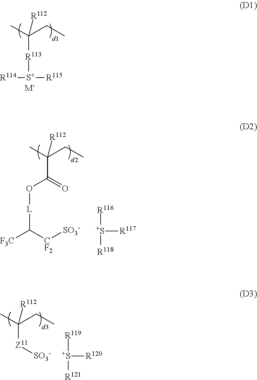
CC(CC)([R112])C(=O)O[L]C([F3C])[CF2][SO3-].[S+]([R116])([R118])[R117].CC(CC)([R112])[Z11][SO3-].[S+]([R120])([R119])[R121].CC(CC)([R112])[R113][S+]([R115])[R114].[M-]
